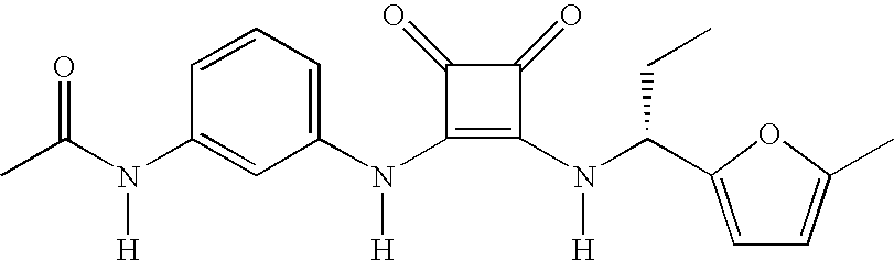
N(C1=C(N(C(CC)C2=CC=C(C)O2)[H])C(=O)C1=O)(C1=CC=CC(N([H])C(C)=O)=C1)[H]
